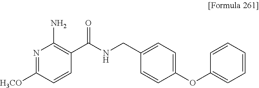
N1=C([H3CO])C=CC(C(NCC2=CC=C(OC3=CC=CC=C3)C=C2)=O)=C1N
